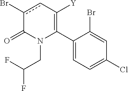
C1(C2=C([Y])cc(Br)C(=O)N2CC(F)F)=CC=C(Cl)C=C1Br
